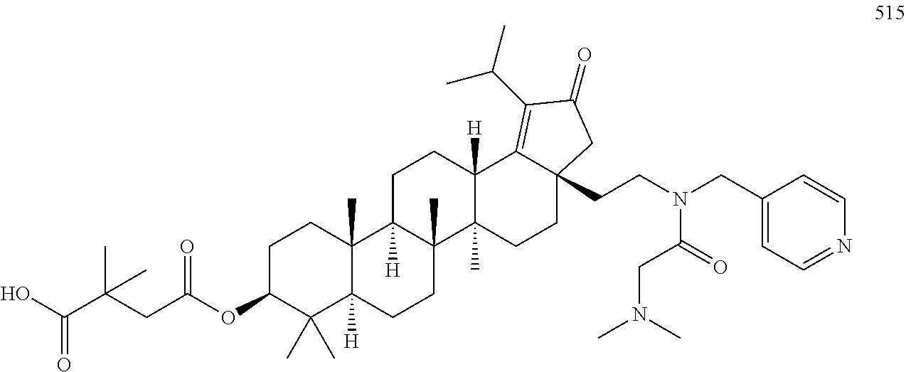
C1C(OC(=O)CC(C(=O)O)(C)C)C(C)(C)C2([H])C(C)(C1)C1([H])C(C)(CC2)C2(C)C([H])(CC1)C1=C(C(C)C)C(=O)CC1(CCN(CC1=CC=NC=C1)C(CN(C)C)=O)CC2
